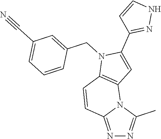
N1=C2N(C(C)=N1)C1=C(C=C2)N(CC2=CC(C#N)=CC=C2)C(C2=NNC=C2)=C1
